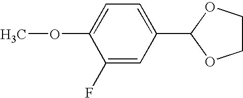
C1(F)=CC(C2OCCO2)=CC=C1OC
